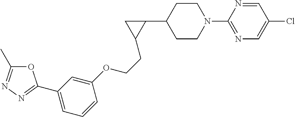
C1CN(C2=NC=C(Cl)C=N2)CCC1C1CC1CCOC1=CC(C2=NN=C(C)O2)=CC=C1
